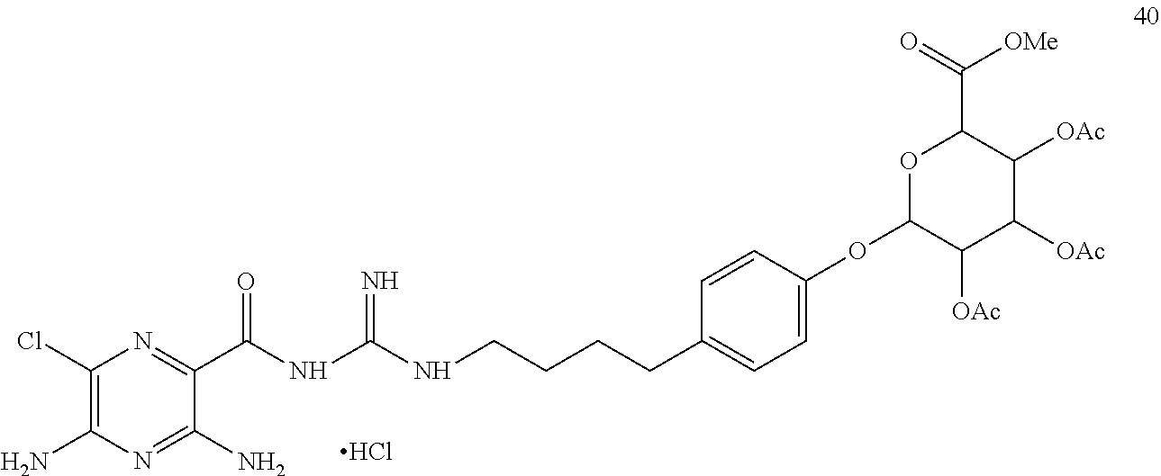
Cl.C1(Cl)=C(N)N=C(N)C(C(NC(NCCCCC2=CC=C(OC3C([OAc])C([OAc])C([OAc])C(C(=O)[OMe])O3)C=C2)=N)=O)=N1
